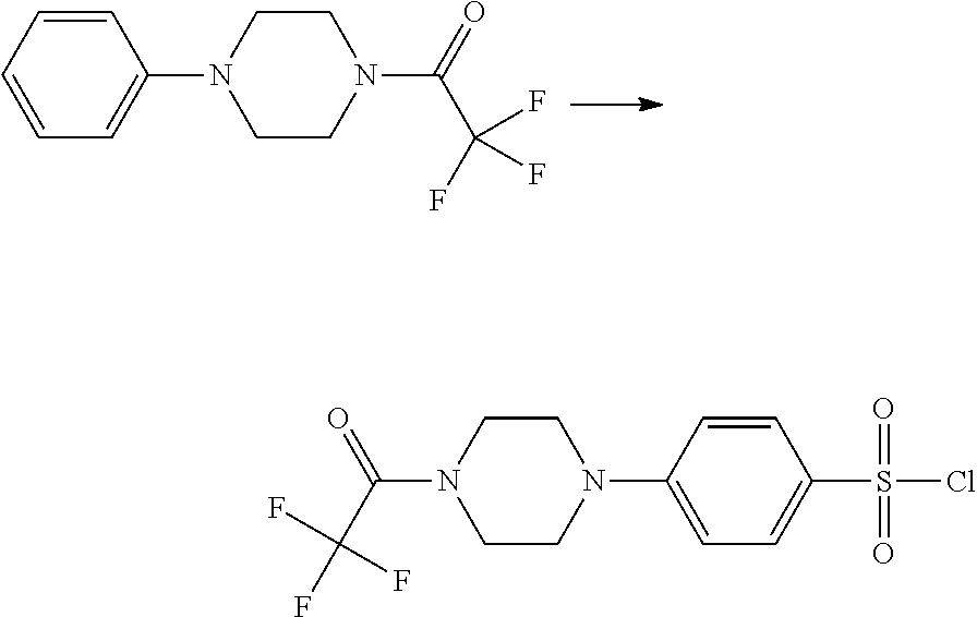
C1=CC=CC=C1N1CCN(C(C(F)(F)F)=O)CC1.C1=CC(S(Cl)(=O)=O)=CC=C1N1CCN(C(C(F)(F)F)=O)CC1
